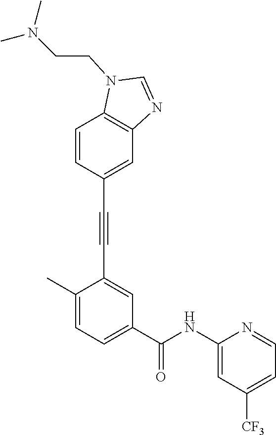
C1=C(C#CC2=CC(C(NC3=CC([CF3])=CC=N3)=O)=CC=C2C)C=CC2=C1N=CN2CCN(C)C
